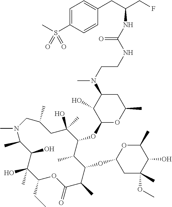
C1(O)(C)C(CC)OC(=O)C(C)C(OC2CC(OC)(C)C(O)C(C)O2)C(C)C(OC2OC(C)CC(N(C)CCNC(NC(CF)CC3=CC=C(S(C)(=O)=O)C=C3)=O)C2O)C(O)(C)CC(C)CN(C)C(C)C1O
